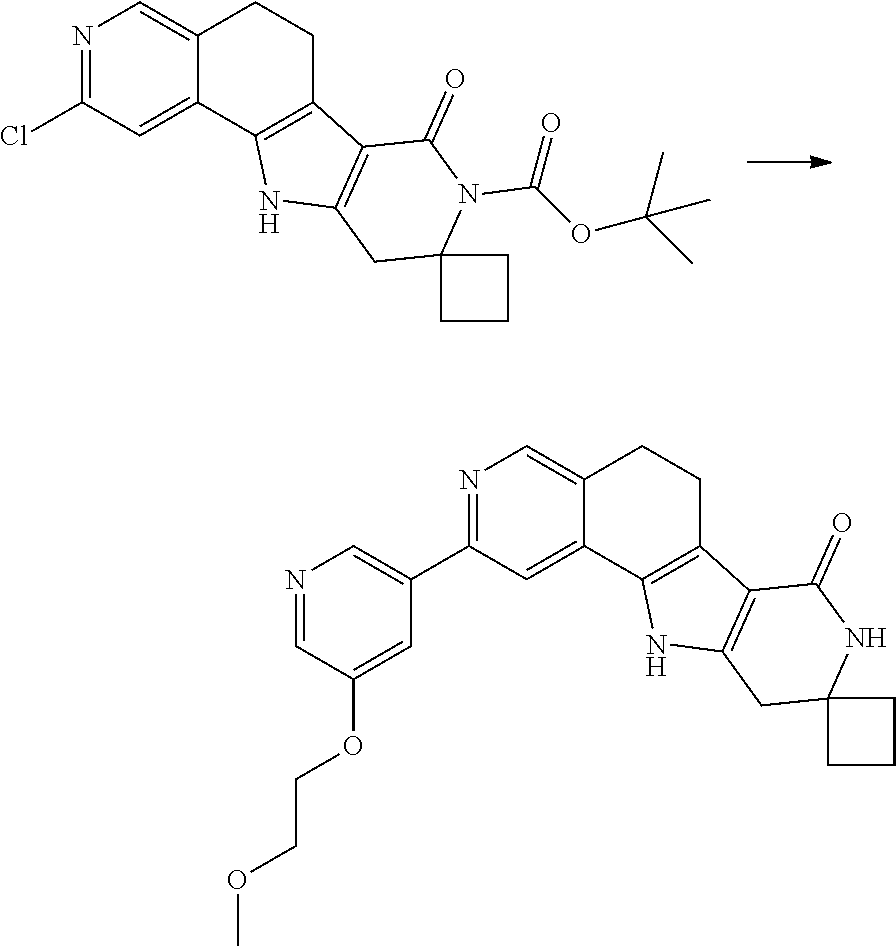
N1=C(Cl)C=C2C(=C1)CCC1=C2NC2=C1C(=O)N(C(OC(C)(C)C)=O)C1(C2)CCC1.N1=C(C2=CN=CC(OCCOC)=C2)C=C2C(=C1)CCC1=C2NC2=C1C(=O)NC1(C2)CCC1
